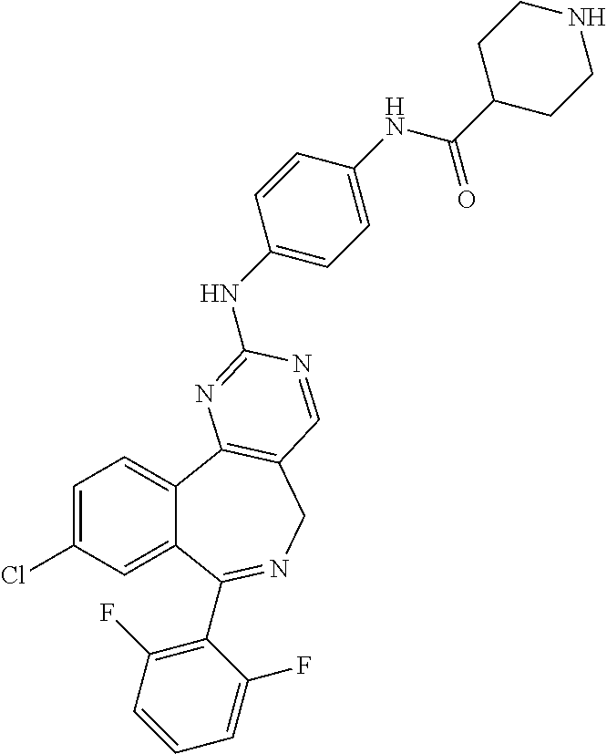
C1=C(Cl)C=C2C(=C1)C1=C(CN=C2C2=C(F)C=CC=C2F)C=NC(NC2=CC=C(NC(=O)C3CCNCC3)C=C2)=N1
